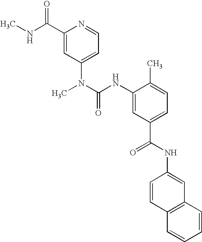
C1(C(NC)=O)=CC(N(C)C(NC2=CC(C(=O)NC3=CC4=C(C=C3)C=CC=C4)=CC=C2C)=O)=CC=N1
